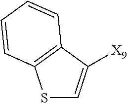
S1C=C([X9])C2=C1C=CC=C2
